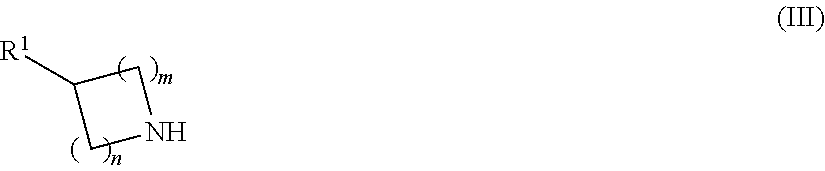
[R1]C1CNC1
